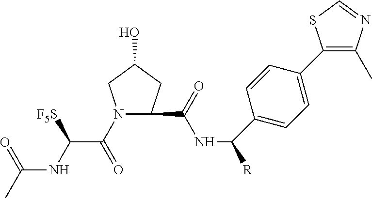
N1(C(C(NC(C)=O)[F5S])=O)CC(O)CC1C(NC(C1=CC=C(C2=C(C)N=CS2)C=C1)[R])=O
